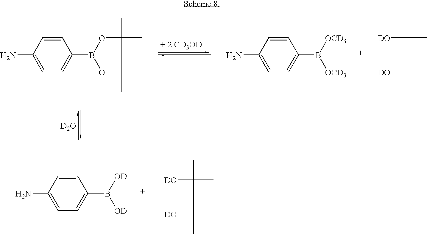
C1=CC(N)=CC=C1B1OC(C)(C)C(C)(C)O1.C1=CC(N)=CC=C1B([OCD3])[OCD3].[DO]C(C([DO])(C)C)(C)C.[D2O].C1=CC(N)=CC=C1B([OD])[OD].[DO]C(C([DO])(C)C)(C)C
